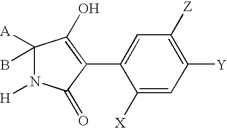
C1([A])(B)N([H])C(=O)C(C2=CC([Z])=C([Y])C=C2[X])=C1O
